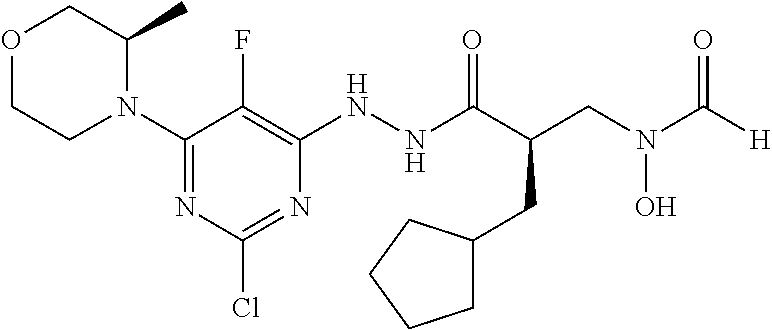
N1(C2=NC(Cl)=NC(NNC(C(CN(C([H])=O)O)CC3CCCC3)=O)=C2F)C(C)COCC1
